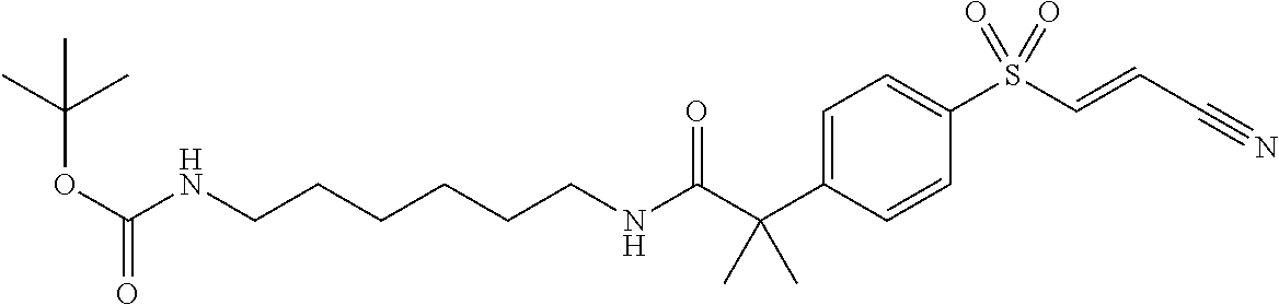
C1=C(C(C(NCCCCCCNC(OC(C)(C)C)=O)=O)(C)C)C=CC(S(C=CC#N)(=O)=O)=C1
